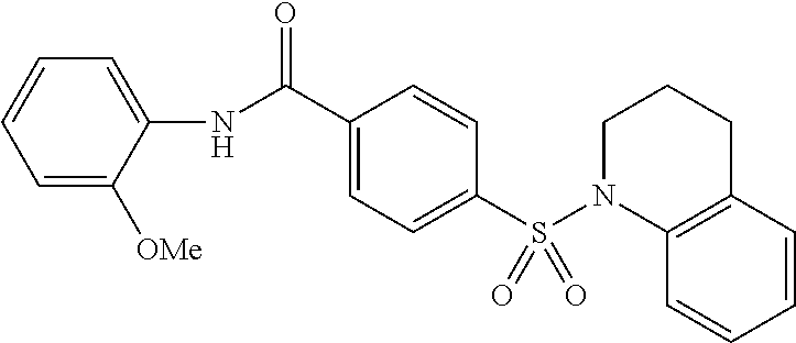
N(C(C1=CC=C(S(N2C3=C(CCC2)C=CC=C3)(=O)=O)C=C1)=O)C1=CC=CC=C1[OMe]
